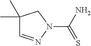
C1(C)(C)C=NN(C(=S)N)C1
